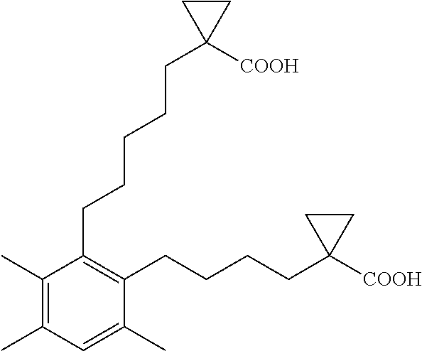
C1(C)=C(C)C=C(C)C(CCCCC2([COOH])CC2)=C1CCCCCC1([COOH])CC1
